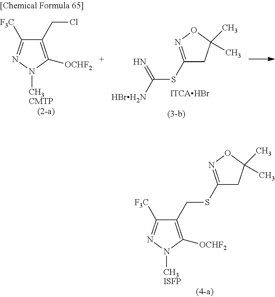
C1(CSC2=NOC(C)(C)C2)=C([OCHF2])N([CH3ISFP])N=C1[F3C].C1(SC([HBrH2N])=N)=NOC(C)(C)C1.C1(CCl)=C([OCHF2])N([CH3CMTP])N=C1[F3C]
